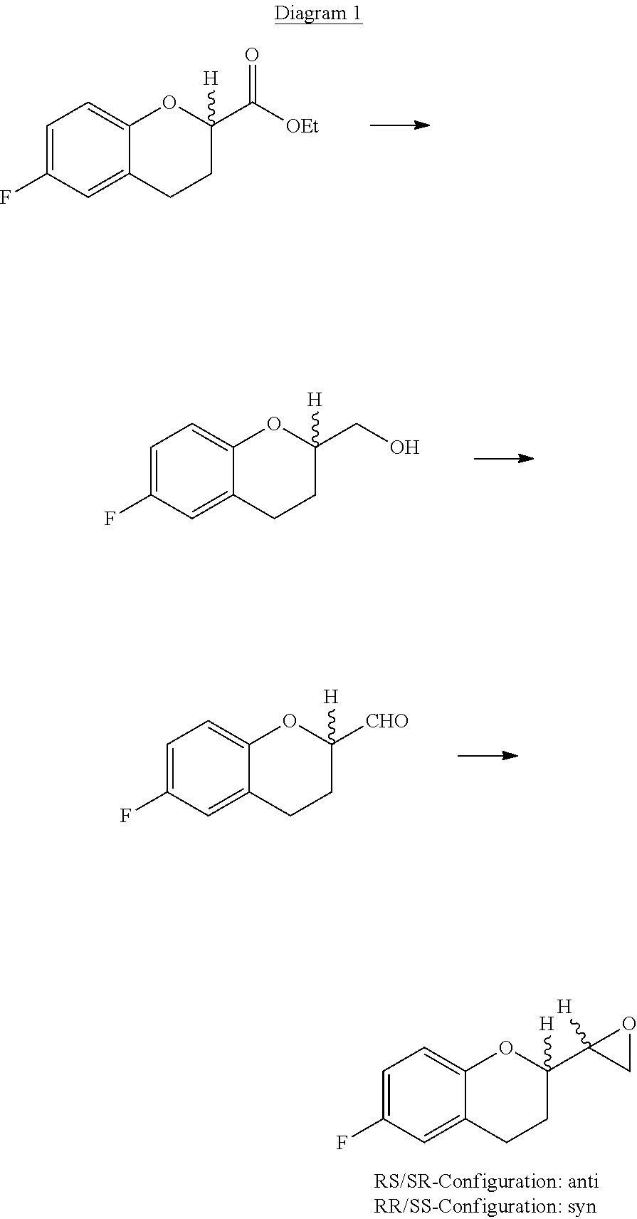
C1=C(F)C=C2C(=C1)OC(C1([H])CO1)([H])CC2.C1=C(F)C=C2C(=C1)OC(C([OEt])=O)([H])CC2.C1=C(F)C=C2C(=C1)OC(CO)([H])CC2.C1=C(F)C=C2C(=C1)OC([CHO])([H])CC2
